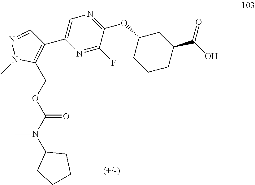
C1(OC2CCCC(C(O)=O)C2)=NC=C(C2=C(COC(N(C)C3CCCC3)=O)N(C)N=C2)N=C1F
